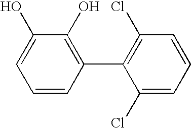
C1(O)=CC=CC(C2=C(Cl)C=CC=C2Cl)=C1O
